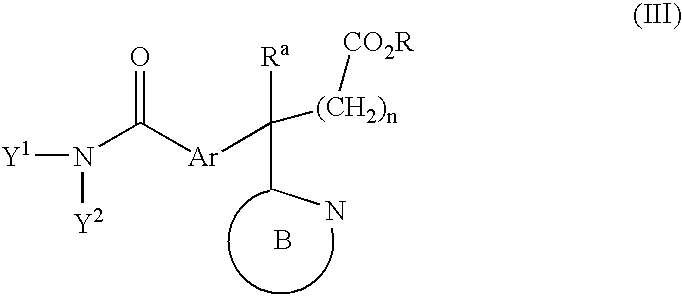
B.C(N)C([(CH2)n][CO2R])([Ra])[Ar]C(N([Y1])[Y2])=O
